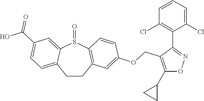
C1CC2=C(S(=O)C3=CC(C(O)=O)=CC=C13)C=CC(OCC1=C(C3CC3)ON=C1C1=C(Cl)C=CC=C1Cl)=C2
